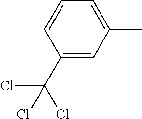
C1(C)=CC=CC(C(Cl)(Cl)Cl)=C1
